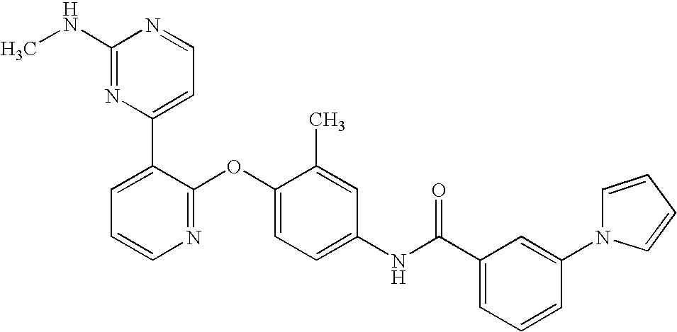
C1(NC)=NC(C2=CC=CN=C2OC2=CC=C(NC(=O)C3=CC=CC(N4C=CC=C4)=C3)C=C2C)=CC=N1
